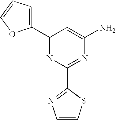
C1(C2=CC=CO2)=NC(C2=NC=CS2)=NC(N)=C1
